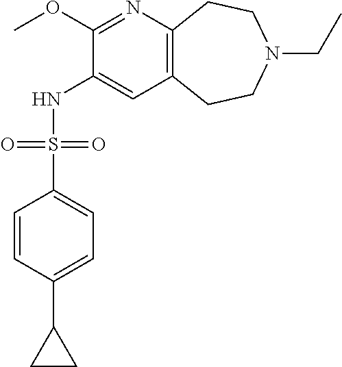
C12=C(CCN(CC)CC1)C=C(NS(C1=CC=C(C3CC3)C=C1)(=O)=O)C(OC)=N2
